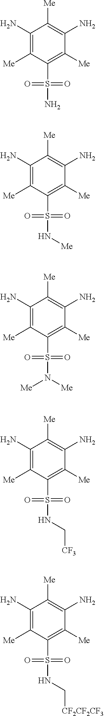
C1(N)=C([Me])C(S(=O)(=O)N)=C([Me])C(N)=C1[Me].C1(N)=C([Me])C(S(=O)(=O)N[Me])=C([Me])C(N)=C1[Me].C1(N)=C([Me])C(S(=O)(=O)N([Me])[Me])=C([Me])C(N)=C1[Me].C1(N)=C([Me])C(S(=O)(=O)NC[CF3])=C([Me])C(N)=C1[Me].C1(N)=C([Me])C(S(=O)(=O)NC[CF2CF2CF3])=C([Me])C(N)=C1[Me]
